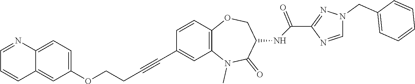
C12=C(N(C)C(=O)C(NC(C3=NN(CC4=CC=CC=C4)C=N3)=O)CO1)C=C(C#CCCOC1=CC=C3C(=C1)C=CC=N3)C=C2
